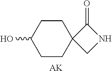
C1CC(O)CCC12CNC2=O.[AK]
